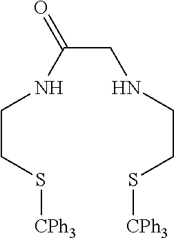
N(CC(=O)NCCS[CPh3])CCS[CPh3]
